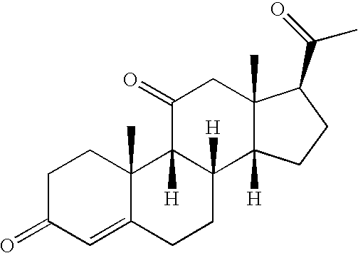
C1C(=O)C=C2C(C)(C1)C1([H])C([H])(CC2)C2([H])C(C)(CC1=O)C(C(=O)C)CC2
